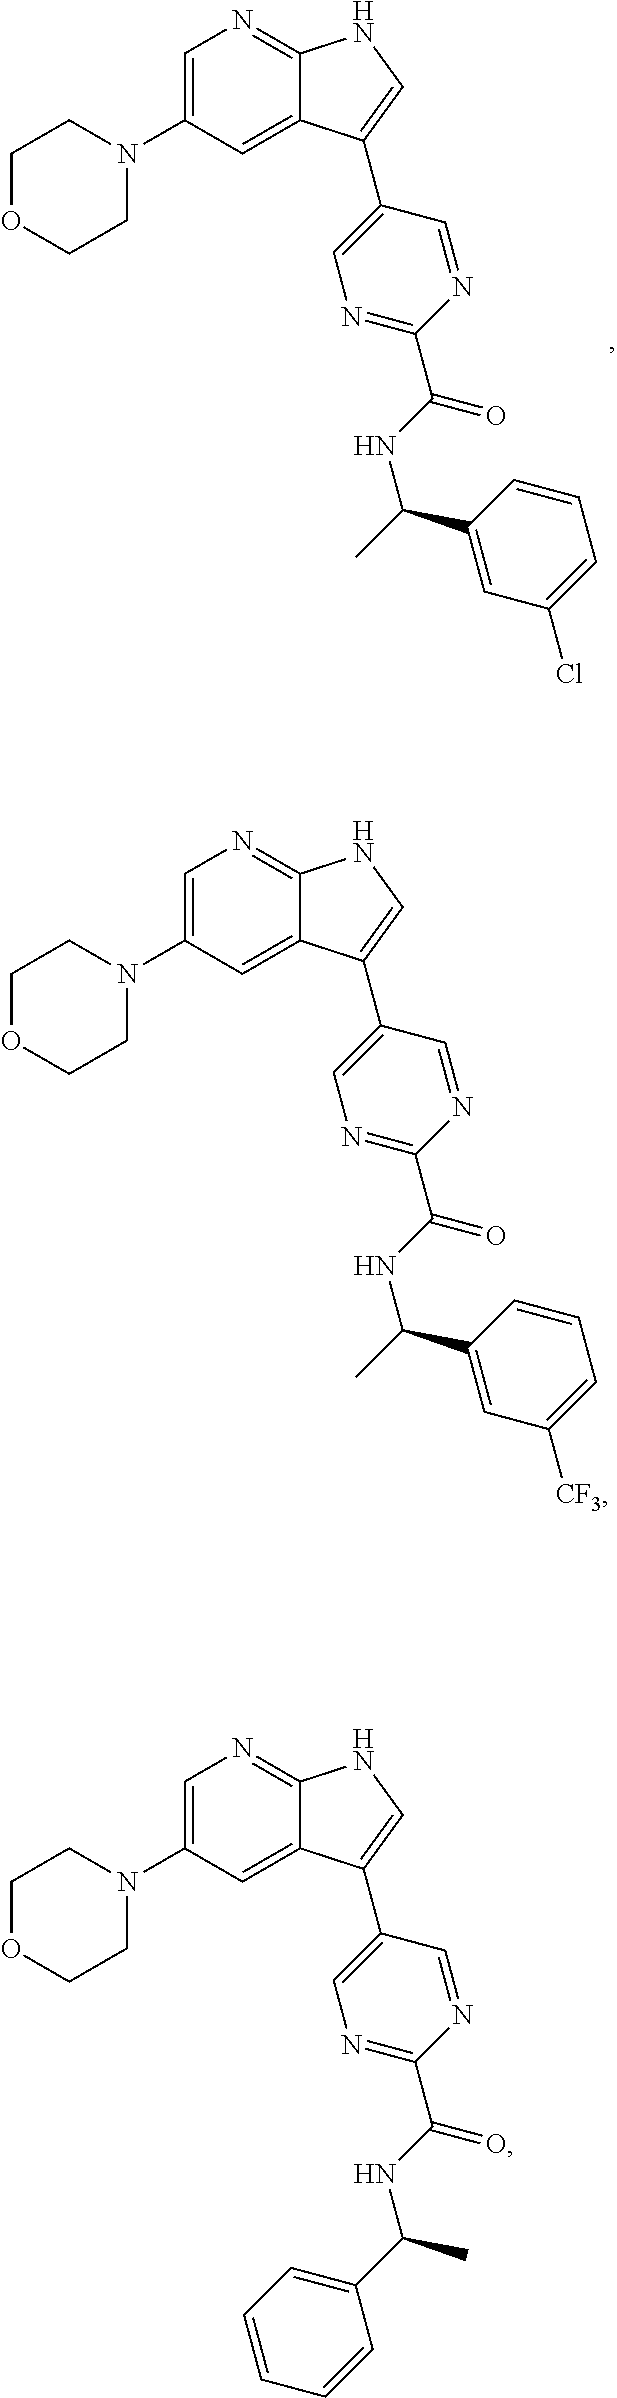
C1=C(N2CCOCC2)C=C2C(=N1)NC=C2C1=CN=C(C(NC(C)C2=CC(Cl)=CC=C2)=O)N=C1.C1=C(N2CCOCC2)C=C2C(=N1)NC=C2C1=CN=C(C(NC(C)C2=CC([CF3])=CC=C2)=O)N=C1.C1=C(N2CCOCC2)C=C2C(=N1)NC=C2C1=CN=C(C(NC(C2=CC=CC=C2)C)=O)N=C1
